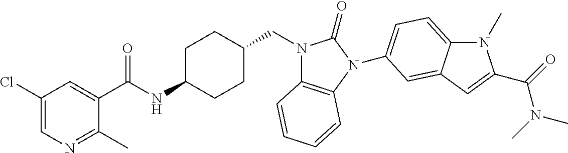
C1(Cl)=CN=C(C)C(C(NC2CCC(CN3C4=C(N(C5=CC=C6N(C)C(C(=O)N(C)C)=CC6=C5)C3=O)C=CC=C4)CC2)=O)=C1
